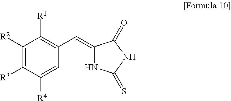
C1([R2])=C([R3])C([R4])=CC(C=C2NC(=S)NC2=O)=C1[R1]
